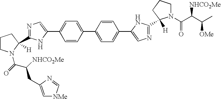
C1=CC(C2=CC=C(C3=CN=C(C4([H])N(C(C(C(C)[OMe])[NHCO2Me])=O)CCC4)N3)C=C2)=CC=C1C1=CN=C(C2([H])N(C(=O)C([NHCO2Me])CC3=C[NMe]C=N3)CCC2)N1
